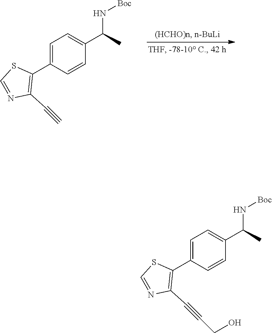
C1=C(C2=C(C#CCO)N=CS2)C=CC(C(N[Boc])C)=C1.C1=C(C2=C(C#C)N=CS2)C=CC(C(N[Boc])C)=C1
